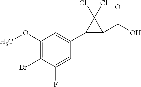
BrC1=C(OC)C=C(C2C(C(O)=O)C2(Cl)Cl)C=C1F
